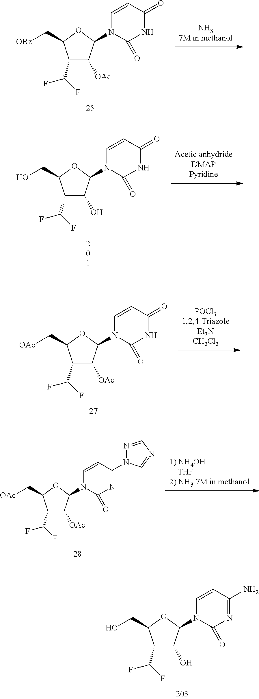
C1(C(F)F)C([OAc])C(N2C(=O)NC(=O)C=C2)OC1C[OBz].C1(C(F)F)C([OAc])C(N2C(=O)NC(=O)C=C2)OC1C[OAc].C1(C(F)F)C([OAc])C(N2C(=O)N=C(N3N=CN=C3)C=C2)OC1C[OAc].C1(C(F)F)C(O)C(N2C(=O)N=C(N)C=C2)OC1CO.C1(C(F)F)C(O)C(N2C(=O)NC(=O)C=C2)OC1CO
